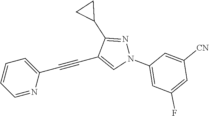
C1=NC(C#CC2=CN(C3=CC(F)=CC([CN])=C3)N=C2C2CC2)=CC=C1
